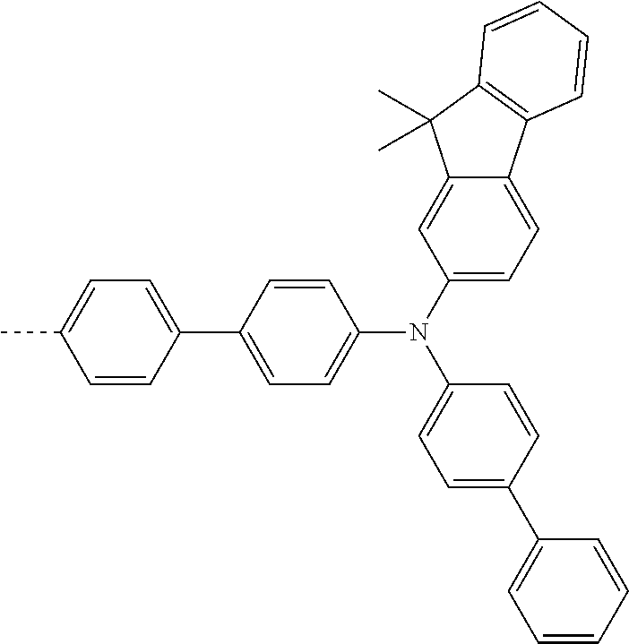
C1=C(C2=CC=C(C)C=C2)C=CC(N(C2=CC=C(C3=CC=CC=C3)C=C2)C2=CC=C3C(=C2)C(C)(C)C2=C3C=CC=C2)=C1
